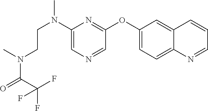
C1(N(CCN(C(=O)C(F)(F)F)C)C)=CN=CC(OC2=CC=C3C(=C2)C=CC=N3)=N1
